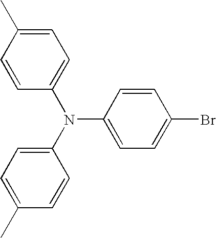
C1=CC(N(C2=CC=C(C)C=C2)C2=CC=C(Br)C=C2)=CC=C1C
